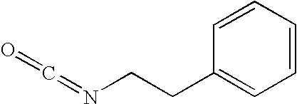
C(CN=C=O)C1=CC=CC=C1
